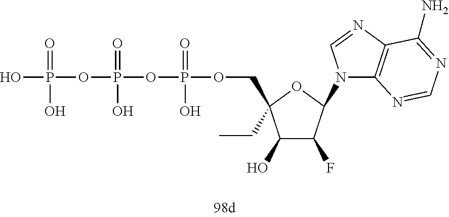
OP(=O)(O)OP(=O)(O)OP(=O)(O)OCC1(CC)C(O)C(F)C(N2C3=C(N=C2)C(N)=NC=N3)O1
